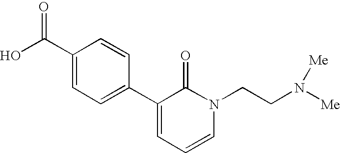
C1(C2=CC=C(C(O)=O)C=C2)=CC=CN(CCN([Me])[Me])C1=O
